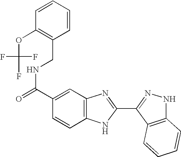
C(NC(=O)C1=CC2=C(C=C1)NC(C1=NNC3=C1C=CC=C3)=N2)C1=C(OC(F)(F)F)C=CC=C1
